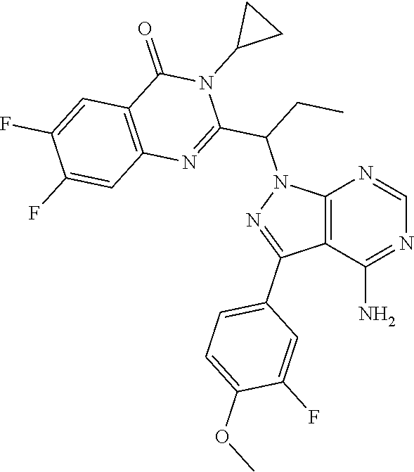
C12=C(C(N)=NC=N1)C(C1=CC=C(OC)C(F)=C1)=NN2C(CC)C1=NC2=C(C(=O)N1C1CC1)C=C(F)C(F)=C2
